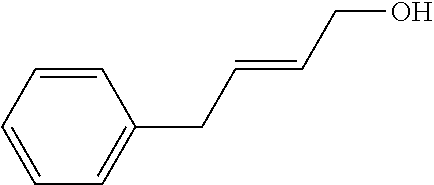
C1=CC=CC=C1CC=CCO
